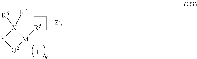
[X]1([R6])([R7])[Y][Q2][M]1([R5])[L]
